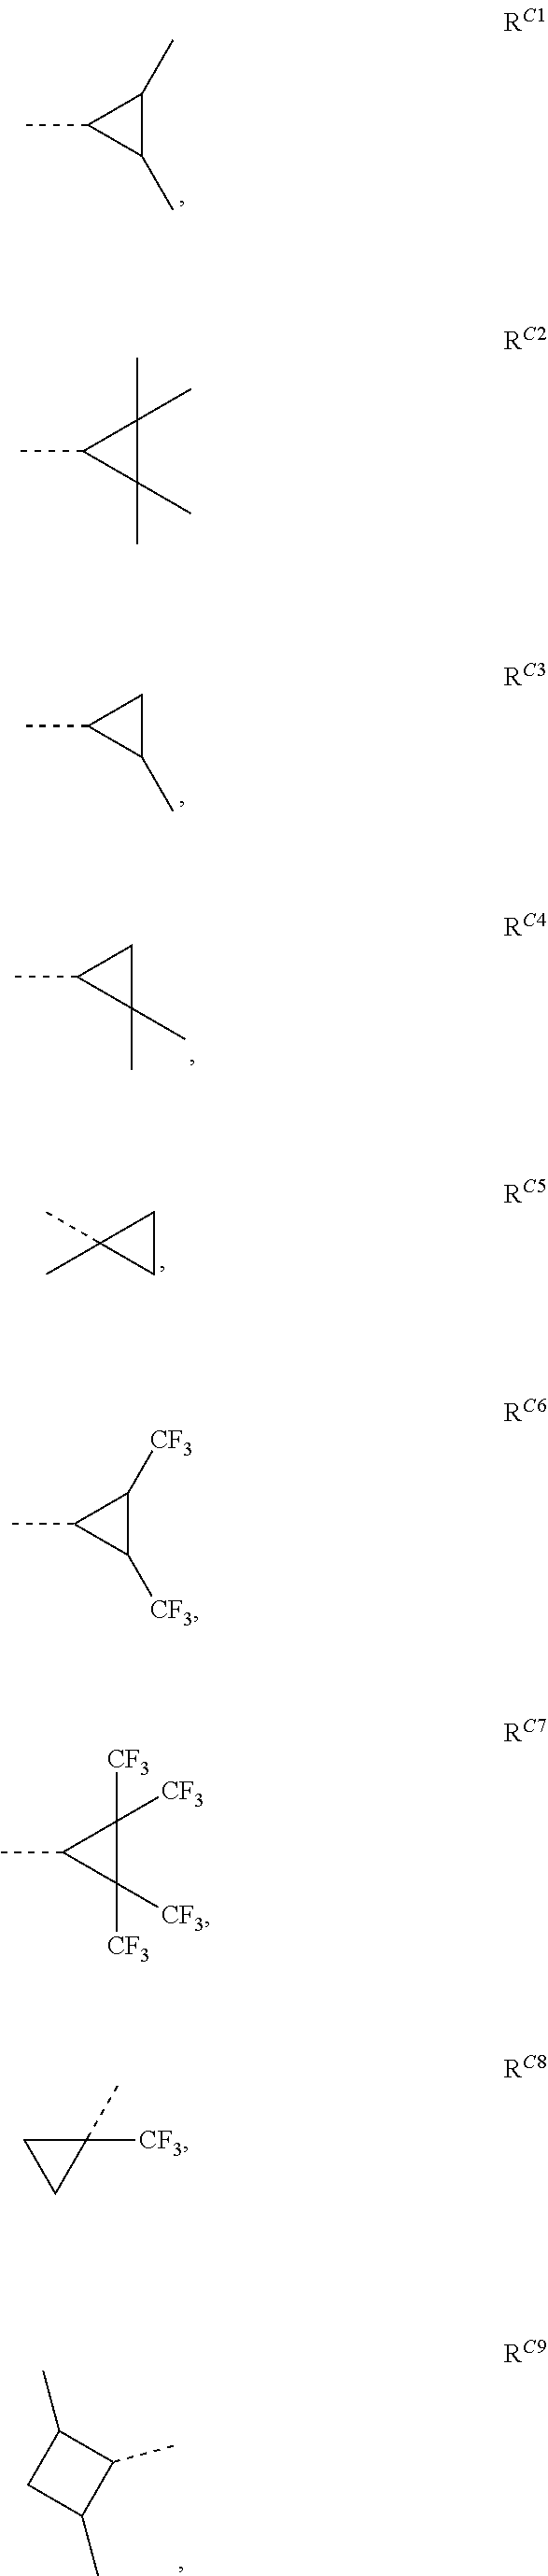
C1(C)C(C)C1C.C1(C)CC1C.C1(C)(C)CC1C.C1CC1(C)C.C1([CF3])C([CF3])C1C.C1([CF3])([CF3])C([CF3])([CF3])C1C.CC1CC(C)C1C.C1(C)(C)C(C)(C)C1C.C1(C)([CF3])CC1
